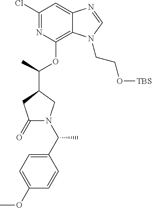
C1(Cl)=NC(OC(C2CC(=O)N(C(C3=CC=C(OC)C=C3)C)C2)C)=C2C(=C1)N=CN2CCO[TBS]
